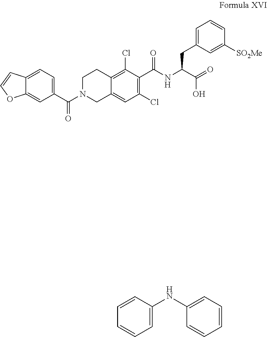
C(C(=O)O)(NC(C1=C(Cl)C=C2C(=C1Cl)CCN(C(=O)C1=CC=C3C(=C1)OC=C3)C2)=O)CC1=CC=CC([SO2Me])=C1.C1=CC(NC2=CC=CC=C2)=CC=C1
